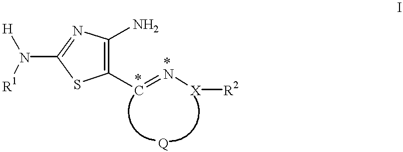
N([H])([R1])C1=NC(N)=C([*C]=[*N][X][R2])S1
